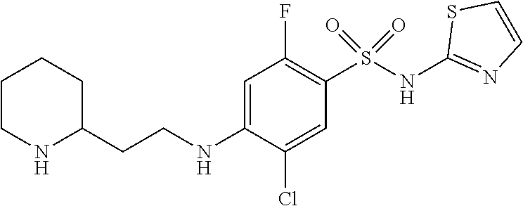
C1=C(NCCC2CCCCN2)C(Cl)=CC(S(NC2=NC=CS2)(=O)=O)=C1F
